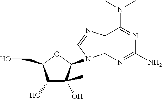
C12=C(N=C(N)N=C1N(C)C)N(C1OC(CO)C(O)C1(C)O)C=N2
